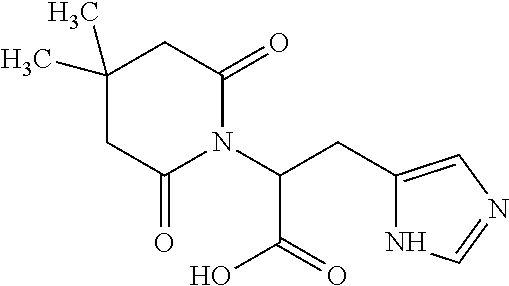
C(C(N1C(=O)CC(C)(C)CC1=O)C(=O)O)C1=CN=CN1
